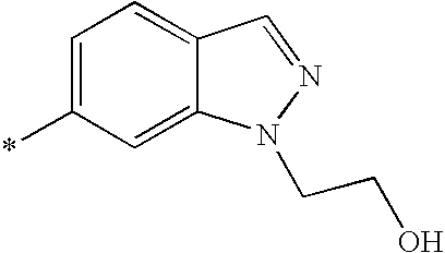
*C1=CC=C2C(=C1)N(CCO)N=C2
